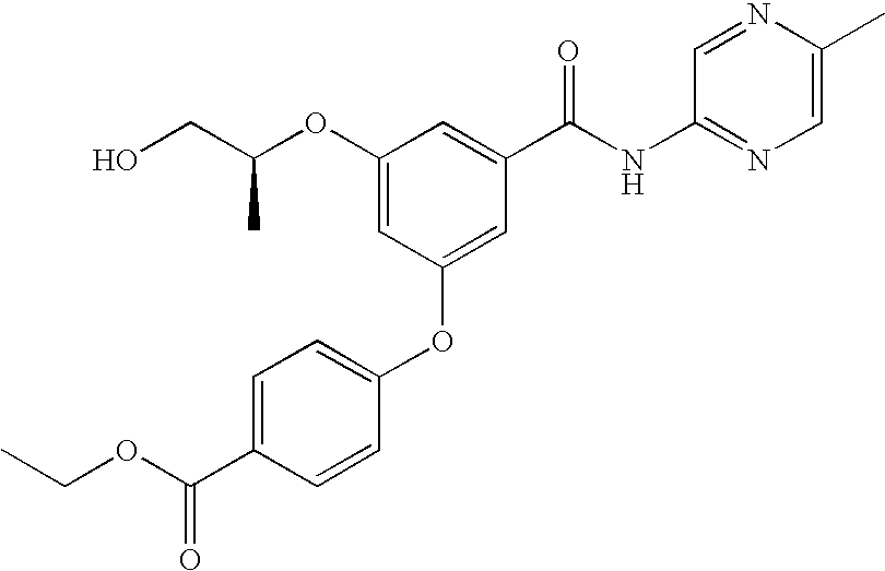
O(C1=CC(OC2=CC=C(C(OCC)=O)C=C2)=CC(C(NC2=NC=C(C)N=C2)=O)=C1)C(CO)C
